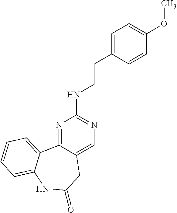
N1=C2C(=CN=C1NCCC1=CC=C(OC)C=C1)CC(=O)NC1=CC=CC=C21
